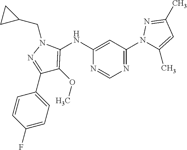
C1(C2=CC=C(F)C=C2)=NN(CC2CC2)C(NC2=CC(N3C(C)=CC(C)=N3)=NC=N2)=C1OC
